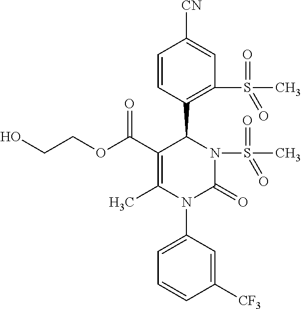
C1=CC(C2C(C(OCCO)=O)=C(C)N(C3=CC=CC([CF3])=C3)C(=O)N2S(=O)(C)=O)=C(S(C)(=O)=O)C=C1[CN]
